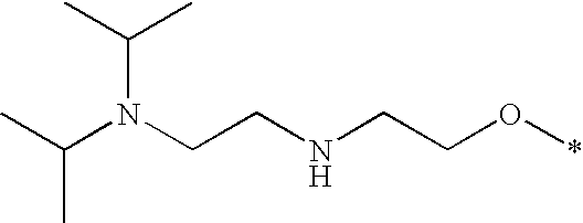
CC(N(CCNCCO*)C(C)C)C
